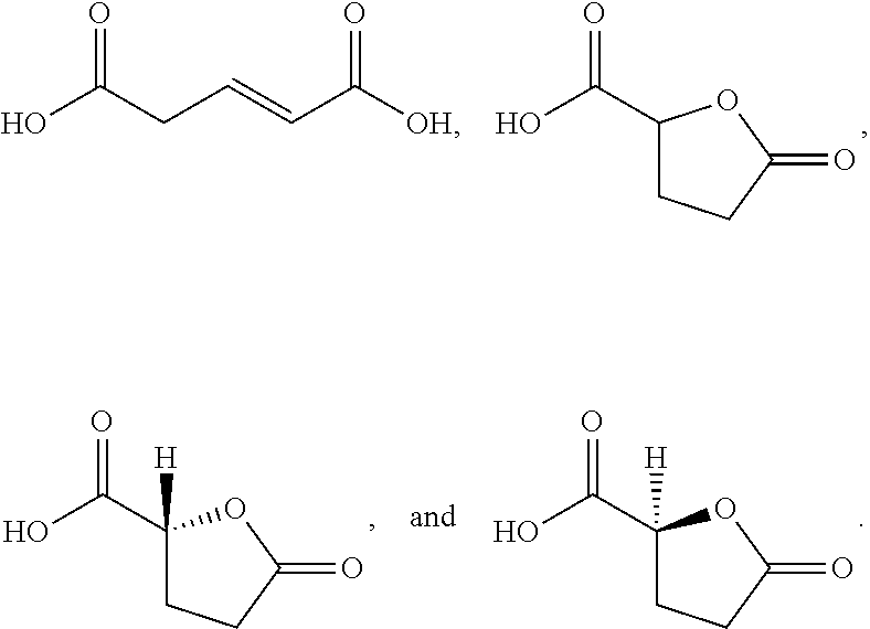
OC(C1CCC(=O)O1)=O.OC(CC=CC([OH])=O)=O.OC(C1([H])CCC(=O)O1)=O.OC(C1([H])CCC(=O)O1)=O
